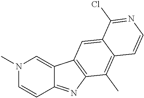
N1(C)C=CC2=NC3=C(C2=C1)C=C1C(=C3C)C=CN=C1Cl
